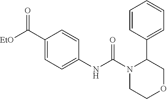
C1=CC(C2N(C(NC3=CC=C(C([EtO])=O)C=C3)=O)CCOC2)=CC=C1
